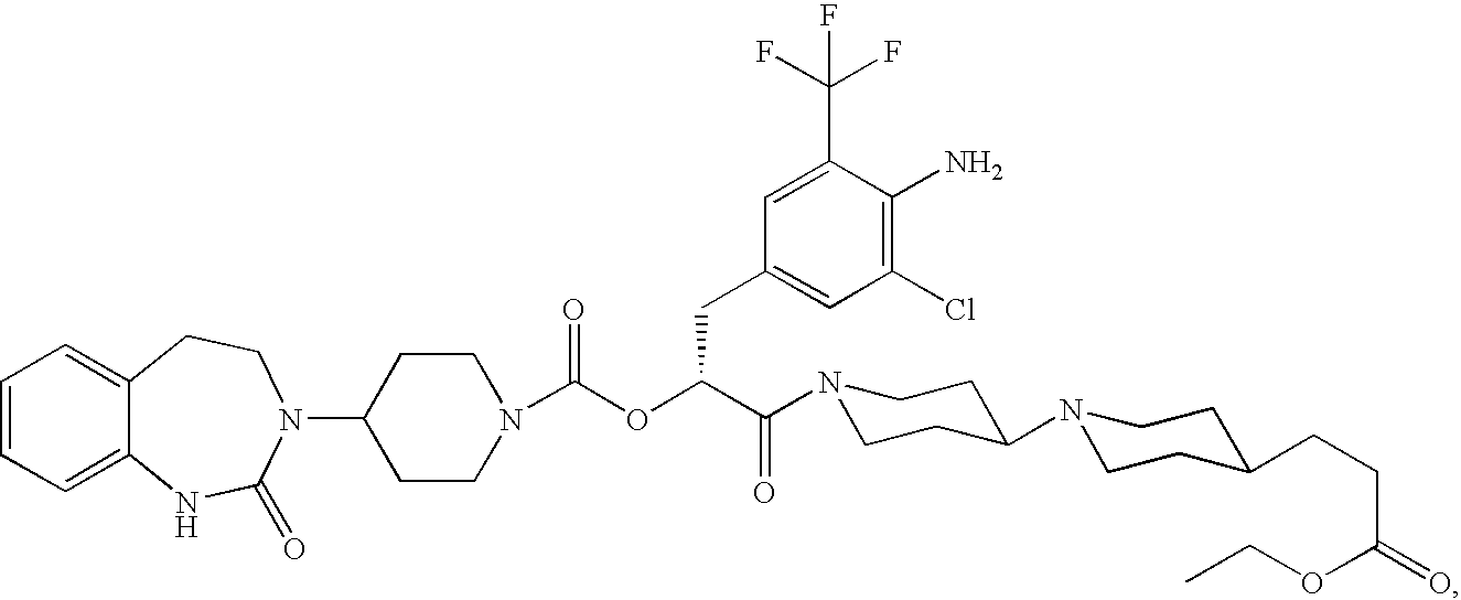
C1=CC=C2C(=C1)CCN(C1CCN(C(OC(C(=O)N3CCC(N4CCC(CCC(OCC)=O)CC4)CC3)CC3=CC(Cl)=C(N)C(C(F)(F)F)=C3)=O)CC1)C(=O)N2
